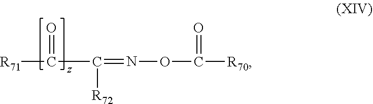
C(C(=NOC([R70])=O)[R72])([R71])=O
